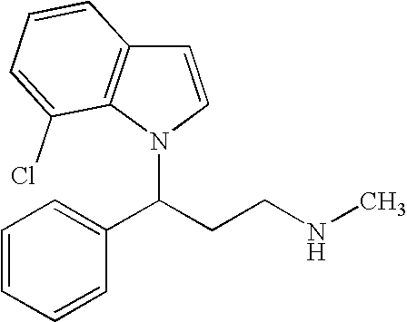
C1=CC=CC(C(CCNC)N2C3=C(C=C2)C=CC=C3Cl)=C1
